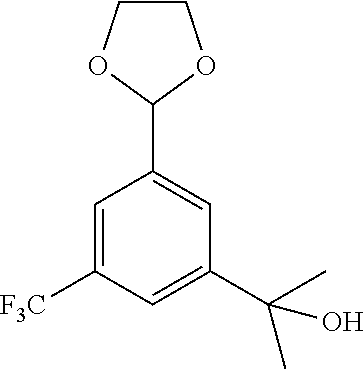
C1=C([F3C])C=C(C(C)(O)C)C=C1C1OCCO1
